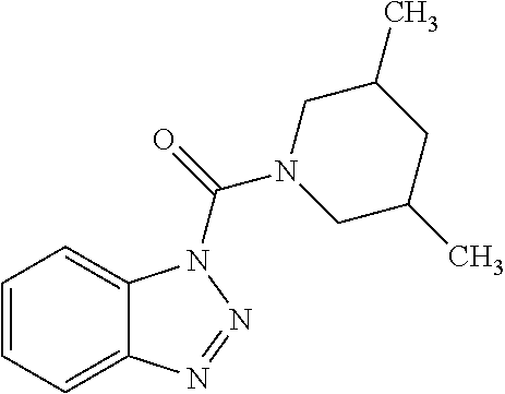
C1=CC=C2C(=C1)N(C(=O)N1CC(C)CC(C)C1)N=N2
